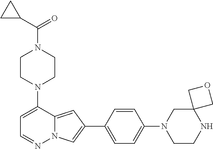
N1(C2=CC=NN3C2=CC(C2=CC=C(N4CCNC5(C4)COC5)C=C2)=C3)CCN(C(C2CC2)=O)CC1
